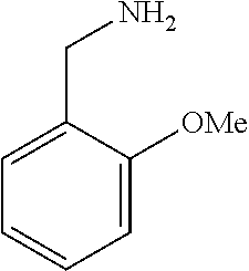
C1=C([OMe])C(CN)=CC=C1
